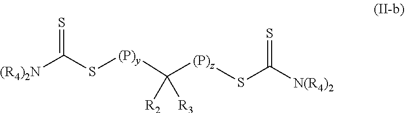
[(R4)2N]C(S[(P)y]C([(P)z]SC([N(R4)2])=S)([R3])[R2])=S
